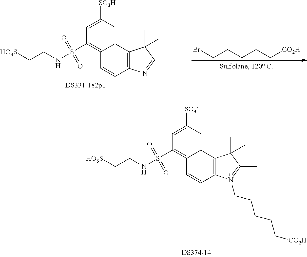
C1=C([SO3-])C=C2C(=C1S(=O)(=O)NCC[HO3S])C=CC1=C2C(C)(C)C(C)=N1CCCCC[CO2H].C1=C([SO3H])C=C2C(=C1S(=O)(=O)NCC[HO3S])C=CC1=C2C(C)(C)C(C)=N1.BrCCCCC[CO2H]
